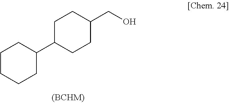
C1CC(CO)CCC1C1CCCCC1
